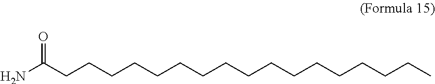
NC(CCCCCCCCCCCCCCCCC)=O
